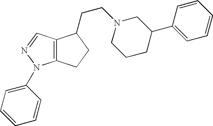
C12=C(N(C3=CC=CC=C3)N=C1)CCC2CCN1CCCC(C2=CC=CC=C2)C1
